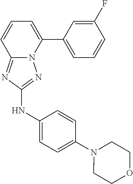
C1(F)=CC(C2=CC=CC3=NC(NC4=CC=C(N5CCOCC5)C=C4)=NN23)=CC=C1
